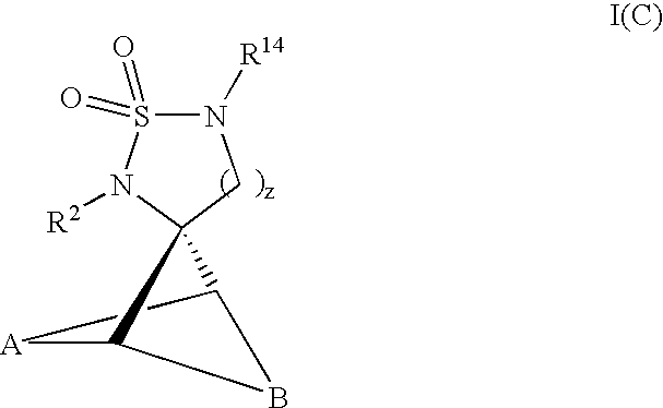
C12BC([A]1)C21CN([R14])S(=O)(=O)N1[R2]
